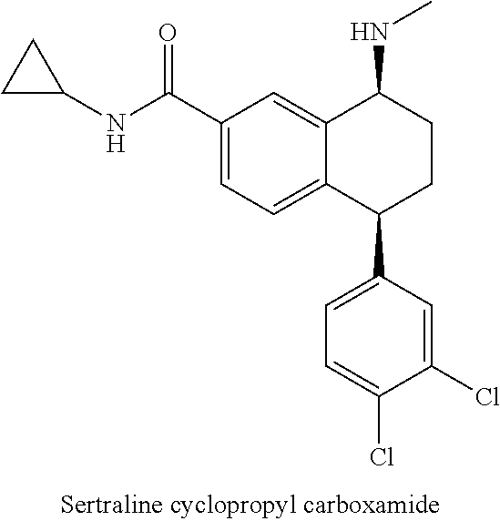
C12=CC(C(NC3CC3)=O)=CC=C1C(C1=CC=C(Cl)C(Cl)=C1)CCC2NC
